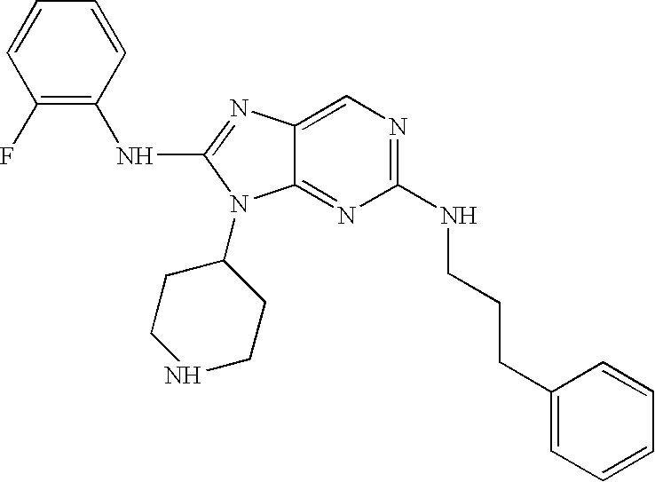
C1=CC(F)=C(NC2=NC3=CN=C(NCCCC4=CC=CC=C4)N=C3N2C2CCNCC2)C=C1
